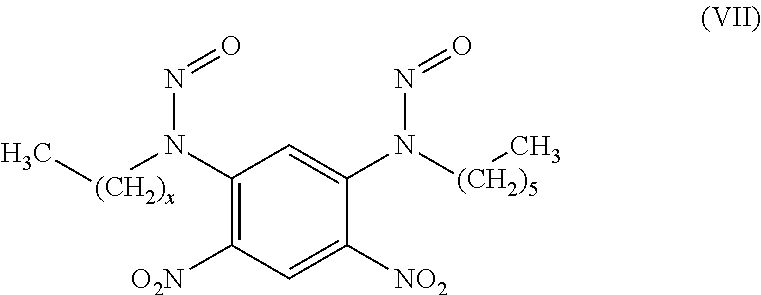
C1(N([(CH2)x]C)N=O)=C([O2N])C=C([NO2])C(N(N=O)[(CH2)5]C)=C1
